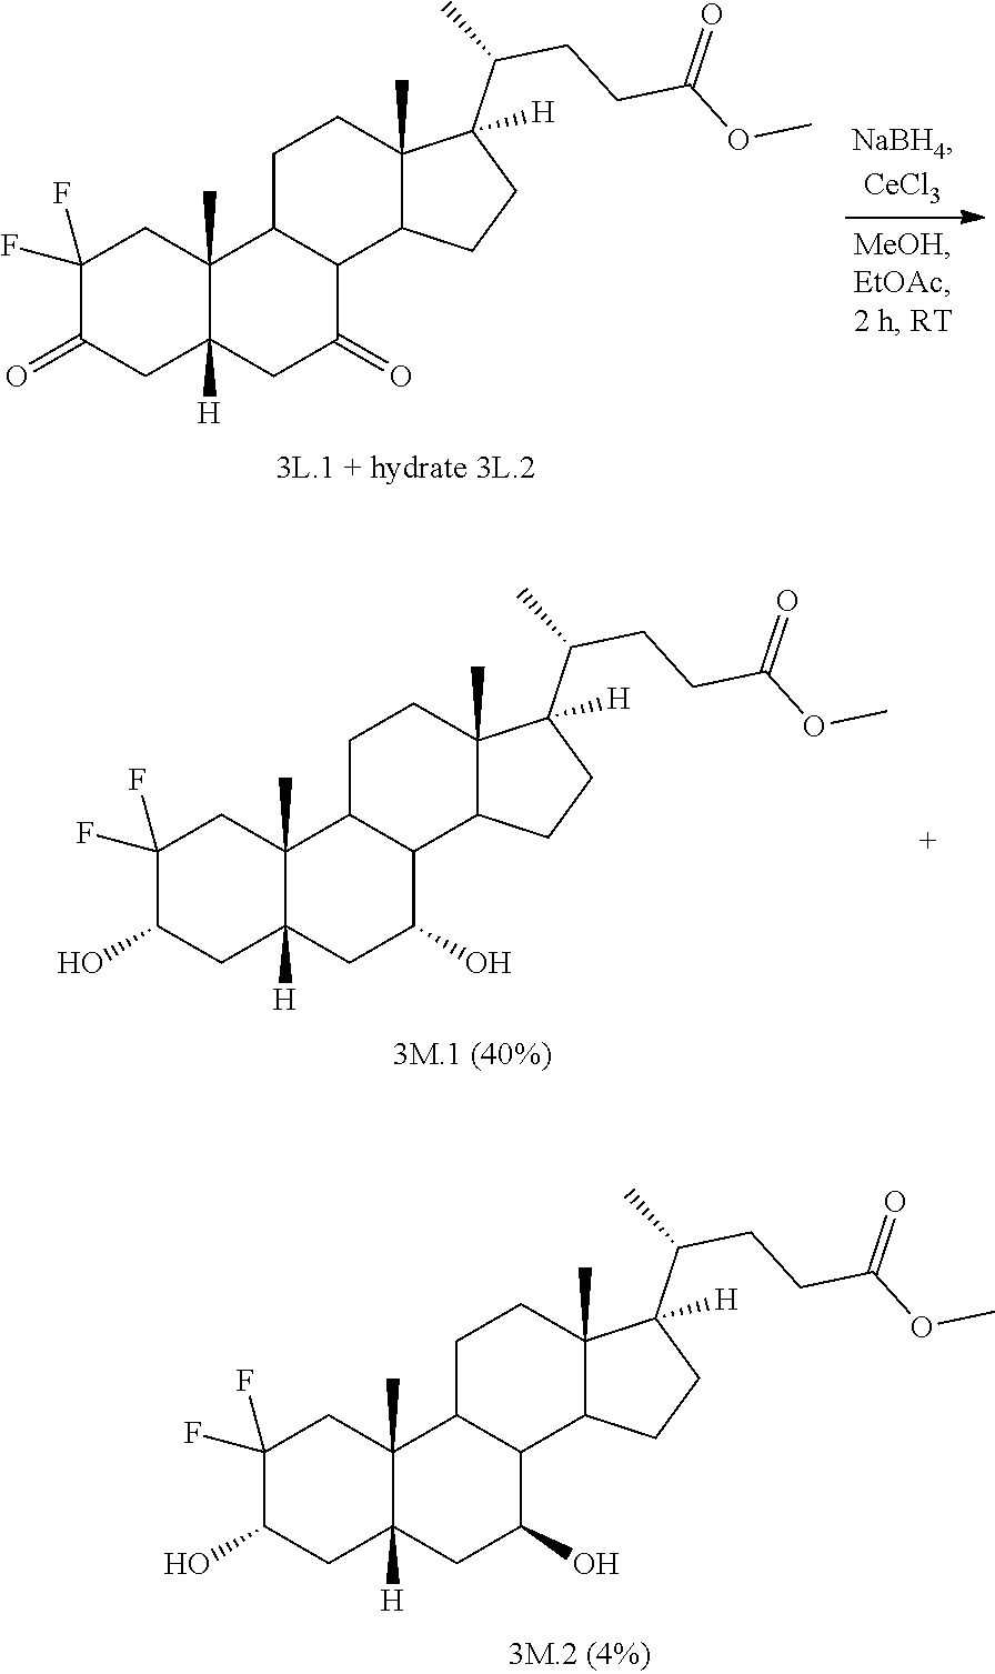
C12(C)C([H])(CC(=O)C3C1CCC1(C)C3CCC1(C(C)CCC(OC)=O)[H])CC(=O)C(F)(F)C2.C12(C)C([H])(CC(O)C3C1CCC1(C)C3CCC1(C(C)CCC(OC)=O)[H])CC(O)C(F)(F)C2.C12(C)C([H])(CC(O)C3C1CCC1(C)C3CCC1(C(C)CCC(OC)=O)[H])CC(O)C(F)(F)C2
